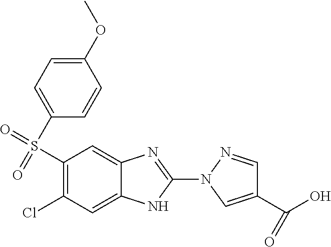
C1(S(=O)(C2=CC=C(OC)C=C2)=O)=C(Cl)C=C2C(=C1)N=C(N1C=C(C(O)=O)C=N1)N2
